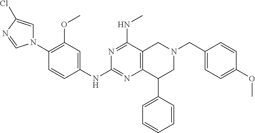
C1(N2C=C(Cl)N=C2)=C(OC)C=C(NC2=NC3=C(C(NC)=N2)CN(CC2=CC=C(OC)C=C2)CC3C2=CC=CC=C2)C=C1
